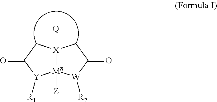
[Mn+]12([Z])[X](CC(=O)[Y]1[R1])CC(=O)[W]2[R2].[Q]
